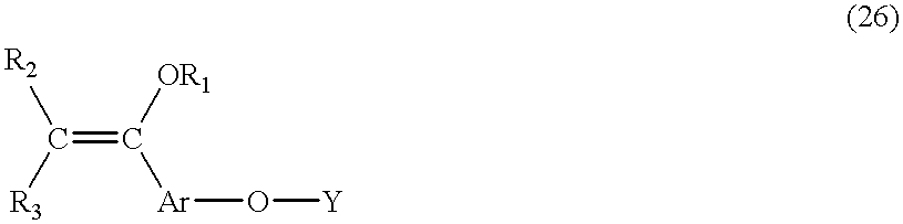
C(=C([OR1])[Ar]O[Y])([R2])[R3]
